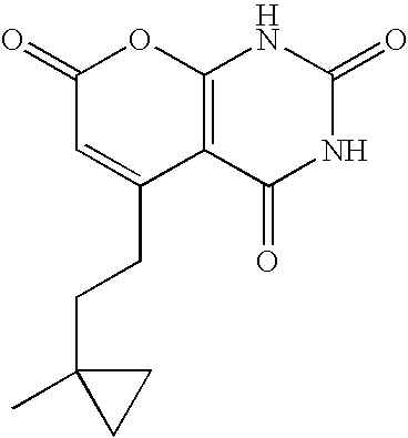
C1(=O)C=C(CCC2(C)CC2)C2=C(O1)NC(=O)NC2=O
